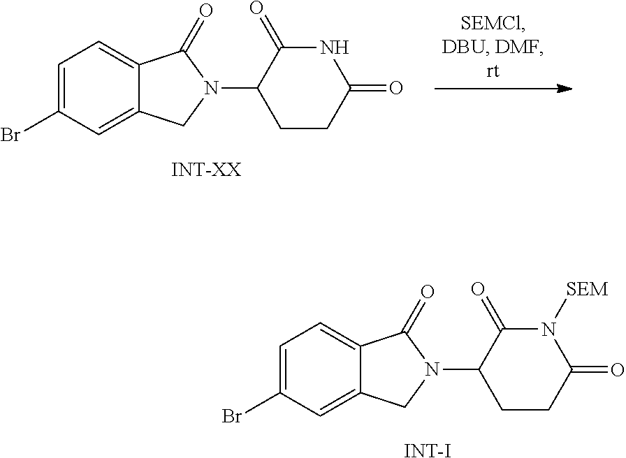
C1=C(Br)C=C2C(=C1)C(=O)N(C1CCC(=O)N([SEM])C1=O)C2.[INT-I].C1=C(Br)C=C2C(=C1)C(=O)N(C1CCC(=O)NC1=O)C2.[INT-XX]
